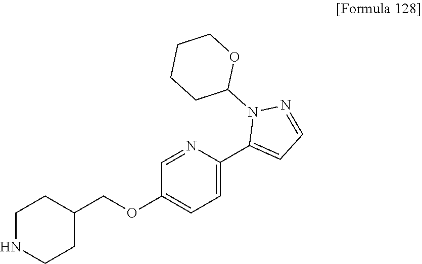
C1=NC(C2=CC=NN2C2OCCCC2)=CC=C1OCC1CCNCC1
